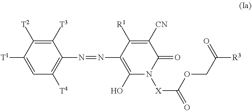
C1([T3])=C([T2])C([T1])=CC([T4])=C1N=NC1=C(O)N([X]C(=O)OCC([R3])=O)C(=O)C([CN])=C1[R1]
